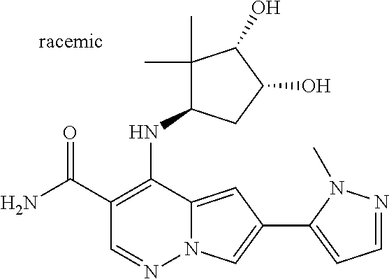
N12C(=CC(C3=CC=NN3C)=C1)C(NC1C(C)(C)C(O)C(O)C1)=C(C(N)=O)C=N2
